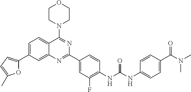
C1=C(C2=CC=C(C)O2)C=C2C(=C1)C(N1CCOCC1)=NC(C1=CC(F)=C(NC(NC3=CC=C(C(N(C)C)=O)C=C3)=O)C=C1)=N2
